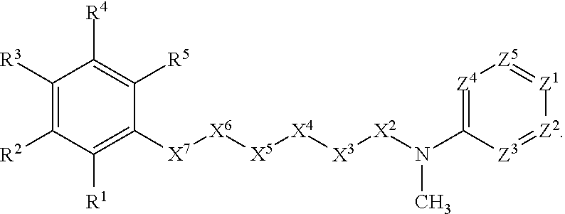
C1([R3])=C([R2])C([R1])=C([X7][X6][X5][X4][X3][X2]N(C2=[Z4][Z5]=[Z1][Z2]=[Z3]2)C)C([R5])=C1[R4]
